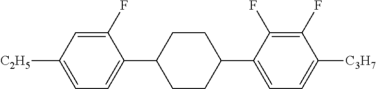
C1(F)=CC([C2H5])=CC=C1C1CCC(C2=CC=C([C3H7])C(F)=C2F)CC1
